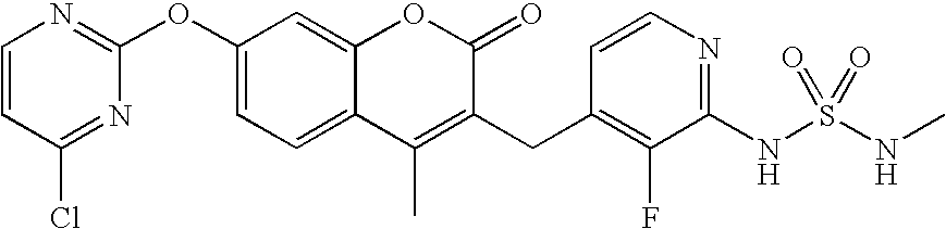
C1(OC2=NC=CC(Cl)=N2)=CC=C2C(=C1)OC(=O)C(CC1=C(F)C(NS(NC)(=O)=O)=NC=C1)=C2C
